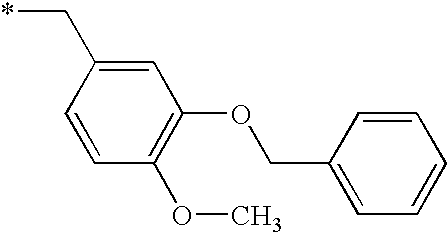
C1=CC(C*)=CC(OCC2=CC=CC=C2)=C1OC
